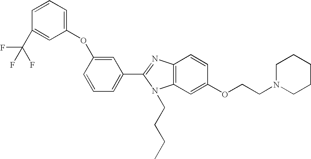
C1=CC(C(F)(F)F)=CC(OC2=CC(C3=NC4=C(N3CCCC)C=C(OCCN3CCCCC3)C=C4)=CC=C2)=C1
